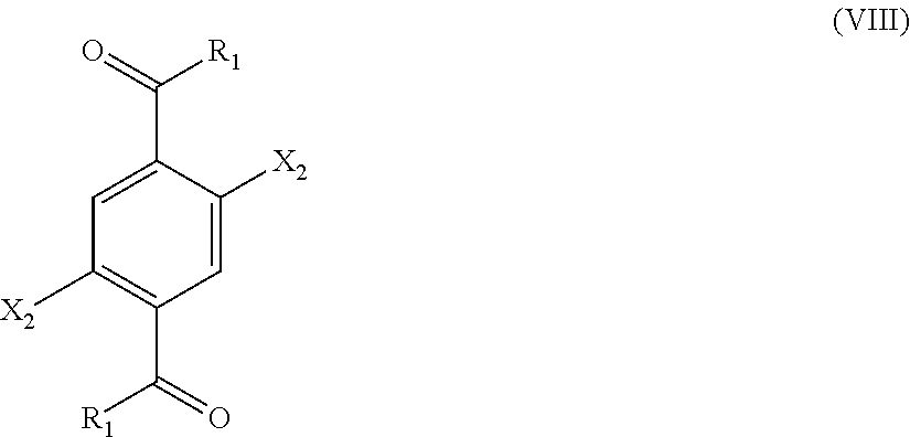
C1=C(C(=O)[R1])C([X2])=CC(C(=O)[R1])=C1[X2]
